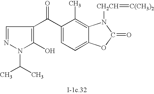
N1(C(C)C)C(O)=C(C(C2=CC=C3C(=C2C)N([CH2CH]=[C(CH3)2])C(=O)O3)=O)C=N1
